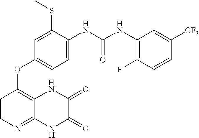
C1=CN=C2C(=C1OC1=CC=C(NC(NC3=C(F)C=CC([CF3])=C3)=O)C(SC)=C1)NC(=O)C(=O)N2
